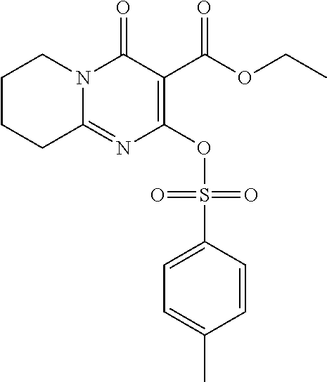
O(C1=C(C(OCC)=O)C(=O)N2C(=N1)CCCC2)S(C1=CC=C(C)C=C1)(=O)=O
